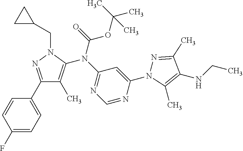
C1(F)=CC=C(C2=NN(CC3CC3)C(N(C3=NC=NC(N4N=C(C)C(NCC)=C4C)=C3)C(=O)OC(C)(C)C)=C2C)C=C1
